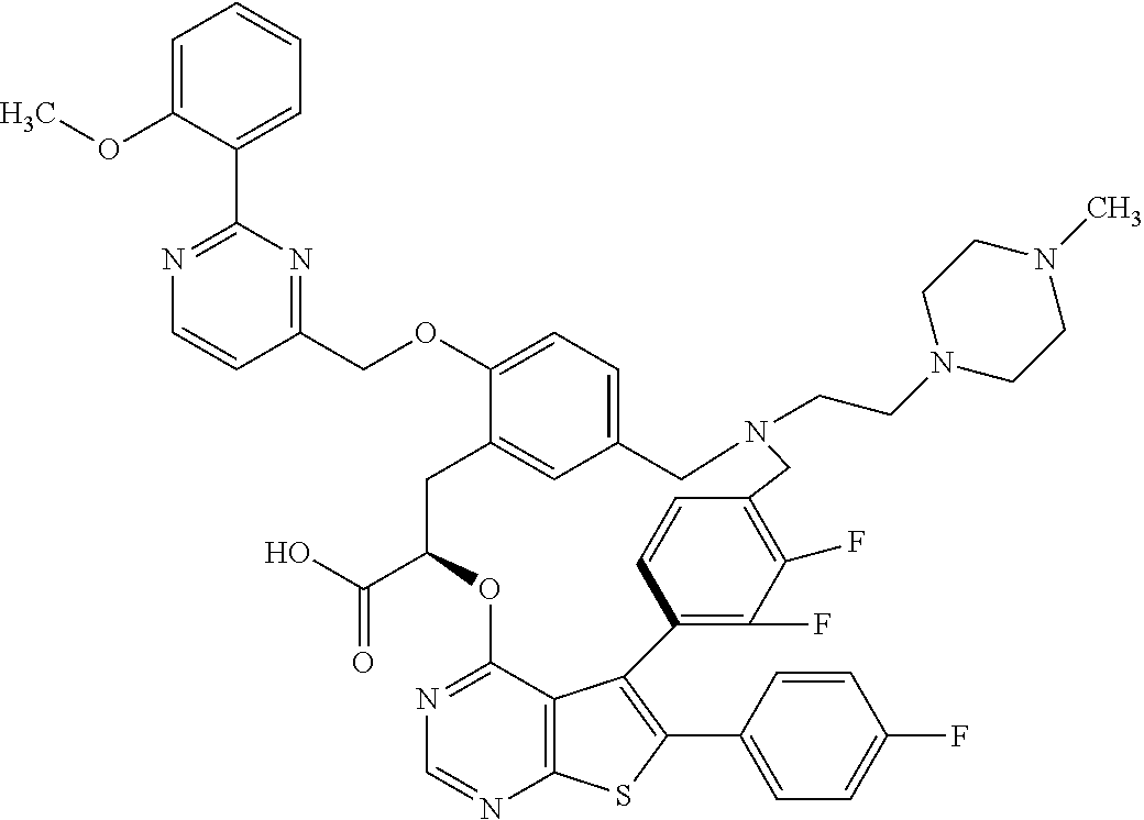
C1=C(OC)C(C2=NC=CC(COC3=CC=C4C=C3CC(C(O)=O)OC3=NC=NC5=C3C(=C(C3=CC=C(F)C=C3)S5)C3=C(F)C(F)=C(C=C3)CN(CCN3CCN(C)CC3)C4)=N2)=CC=C1
